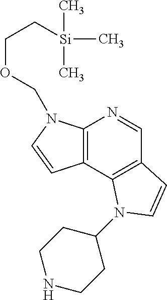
C12=C(C=NC3=C1C=CN3COCC[Si](C)(C)C)C=CN2C1CCNCC1
